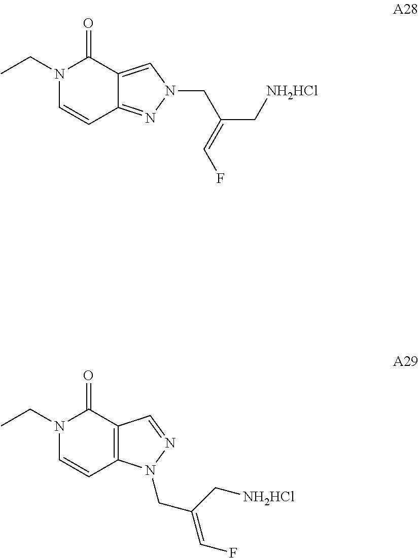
N1(CC)C=CC2=NN(CC(C[NH2HCl])=CF)C=C2C1=O.N1(CC)C=CC2=C(C1=O)C=NN2CC(=CF)C[NH2HCl]
